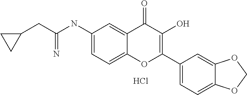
C1(NC(CC2CC2)=N)=CC=C2C(=C1)C(=O)C(O)=C(C1=CC=C3C(=C1)OCO3)O2.Cl
